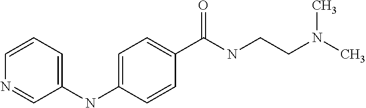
N1=CC(NC2=CC=C(C(NCCN(C)C)=O)C=C2)=CC=C1
